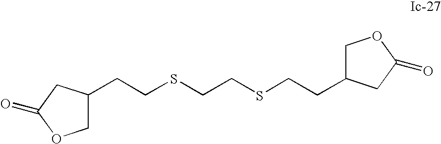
C(CSCCSCCC1COC(=O)C1)C1COC(=O)C1
